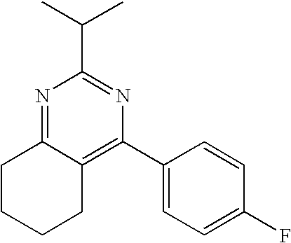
N1=C2C(=C(C3=CC=C(F)C=C3)N=C1C(C)C)CCCC2
